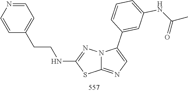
S1C(NCCC2=CC=NC=C2)=NN2C1=NC=C2C1=CC(NC(C)=O)=CC=C1
